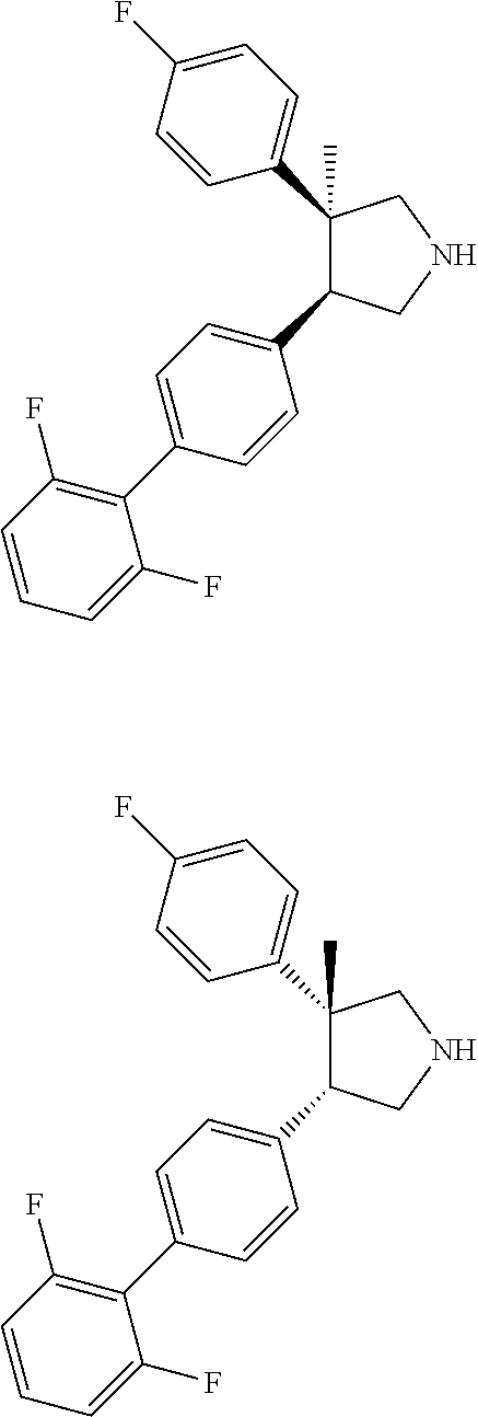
C1=C(C2=C(F)C=CC=C2F)C=CC(C2CNCC2(C2=CC=C(F)C=C2)C)=C1.C1=C(C2=C(F)C=CC=C2F)C=CC(C2CNCC2(C2=CC=C(F)C=C2)C)=C1
